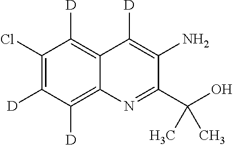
C12=C([D])C(Cl)=C([D])C([D])=C1N=C(C(O)(C)C)C(N)=C2[D]
